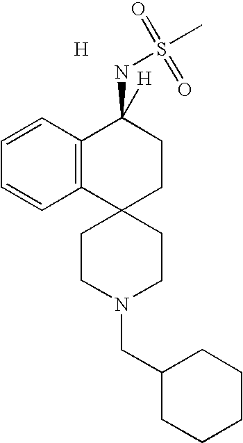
[H].C1=CC2=C(C=C1)C1(CCC2(NS(C)(=O)=O)[H])CCN(CC2CCCCC2)CC1
